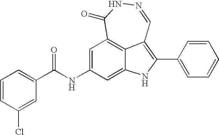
N1=CC2=C(C3=CC=CC=C3)NC3=CC(NC(=O)C4=CC=CC(Cl)=C4)=CC(=C23)C(=O)N1
